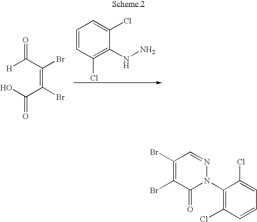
[H]C(C(Br)=C(Br)C(O)=O)=O.C1=CC(Cl)=C(NN)C(Cl)=C1.C1(N2N=CC(Br)=C(Br)C2=O)=C(Cl)C=CC=C1Cl
